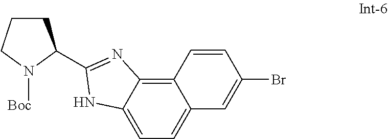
C1CCN([Boc])C1C1=NC2=C3C(=CC=C2N1)C=C(Br)C=C3
